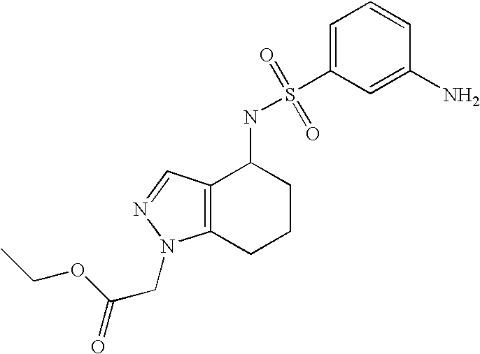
C1=CC=C(S(NC2C3=C(CCC2)N(CC(=O)OCC)N=C3)(=O)=O)C=C1N
